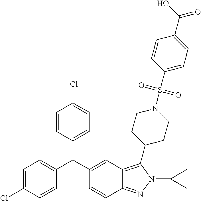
C1=C(C(C2=CC3=C(C4CCN(S(=O)(=O)C5=CC=C(C(O)=O)C=C5)CC4)N(C4CC4)N=C3C=C2)C2=CC=C(Cl)C=C2)C=CC(Cl)=C1
